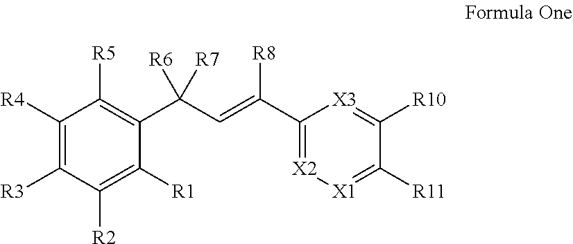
C1([R4])=C([R3])C([R2])=C([R1])C(C(C=C([R8])C2=[X2][X1]=C([R11])C([R10])=[X3]2)([R7])[R6])=C1[R5]
